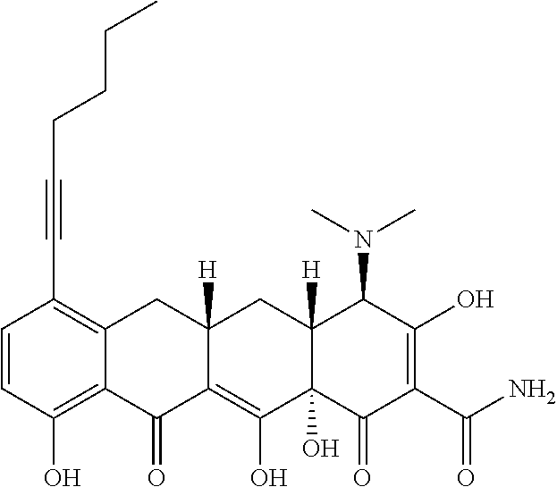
C1=CC(O)=C2C(=C1C#CCCCC)CC1([H])C(=C(O)C3(O)C([H])(C1)C(N(C)C)C(O)=C(C(N)=O)C3=O)C2=O
